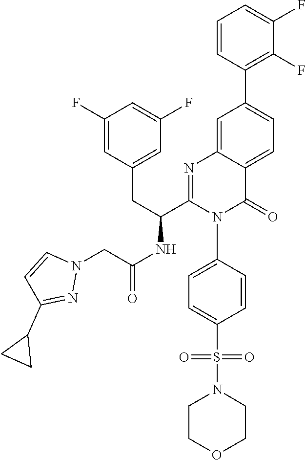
N1(CC(NC(C2=NC3=CC(C4=C(F)C(F)=CC=C4)=CC=C3C(=O)N2C2=CC=C(S(N3CCOCC3)(=O)=O)C=C2)CC2=CC(F)=CC(F)=C2)=O)N=C(C2CC2)C=C1
